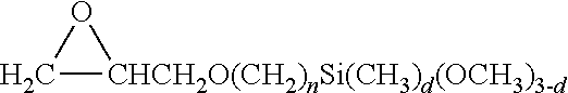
C1[CHCH2O(CH2)nSi(CH3)d(OCH3)3-d]O1
